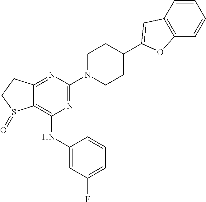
C12=C(NC3=CC(F)=CC=C3)N=C(N3CCC(C4=CC5=C(C=CC=C5)O4)CC3)N=C1CCS2=O
